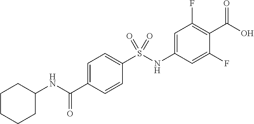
C1=C(C(NC2CCCCC2)=O)C=CC(S(NC2=CC(F)=C(C(O)=O)C(F)=C2)(=O)=O)=C1
